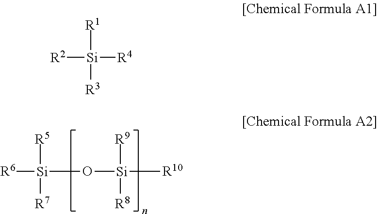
[R5][Si]([R7])(O[Si]([R10])([R9])[R8])[R6].[R1][Si]([R3])([R4])[R2]
